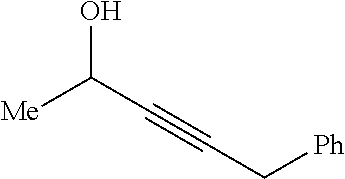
OC(C#CC[Ph])[Me]
